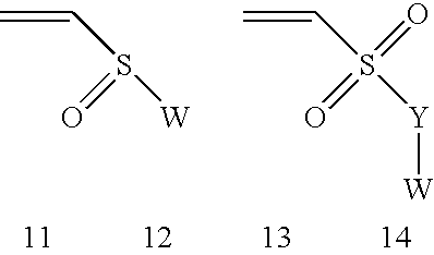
C=CS([W])=O.C=CS([Y][W])(=O)=O
